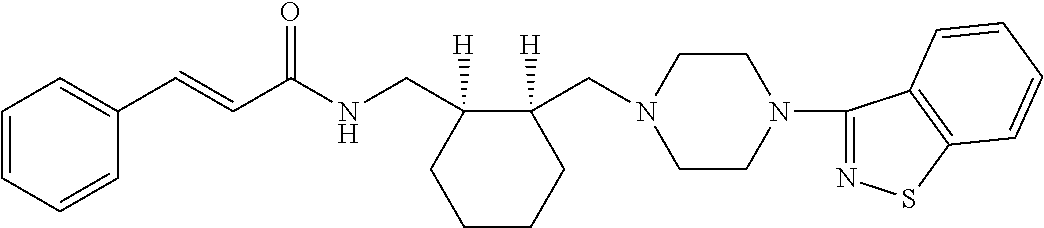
C1=C(C=CC(NCC2([H])CCCCC2(CN2CCN(C3=NSC4=C3C=CC=C4)CC2)[H])=O)C=CC=C1
